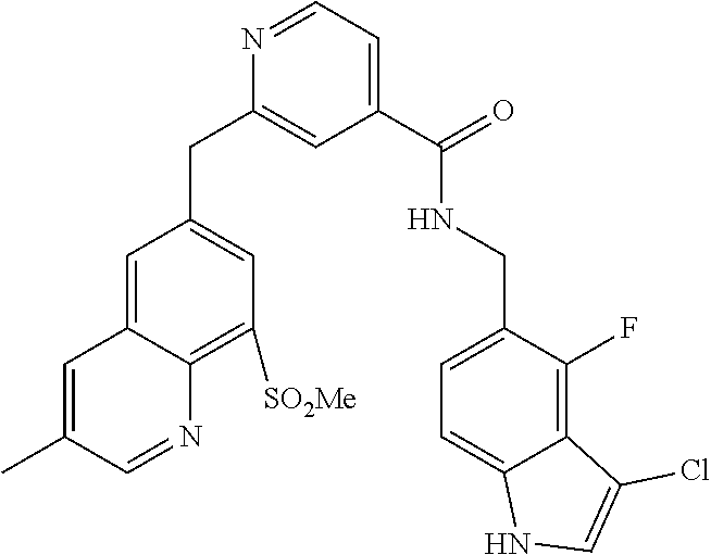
N1=CC=C(C(NCC2=CC=C3C(=C2F)C(Cl)=CN3)=O)C=C1CC1=CC([SO2Me])=C2C(=C1)C=C(C)C=N2
